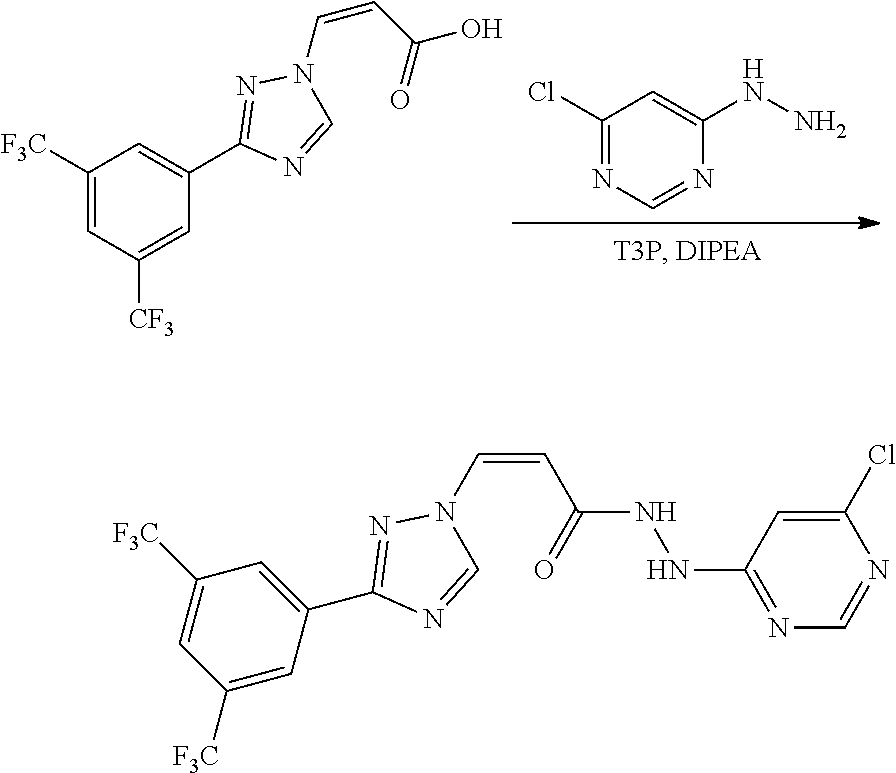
C1([F3C])=CC([CF3])=CC(C2=NN(C=CC(=O)O)C=N2)=C1.C1(Cl)=NC=NC(NN)=C1.N1=CN(C=CC(=O)NNC2=NC=NC(Cl)=C2)N=C1C1=CC([F3C])=CC([F3C])=C1
